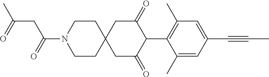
C1CN(C(=O)CC(C)=O)CCC12CC(=O)C(C1=C(C)C=C(C#CC)C=C1C)C(=O)C2
